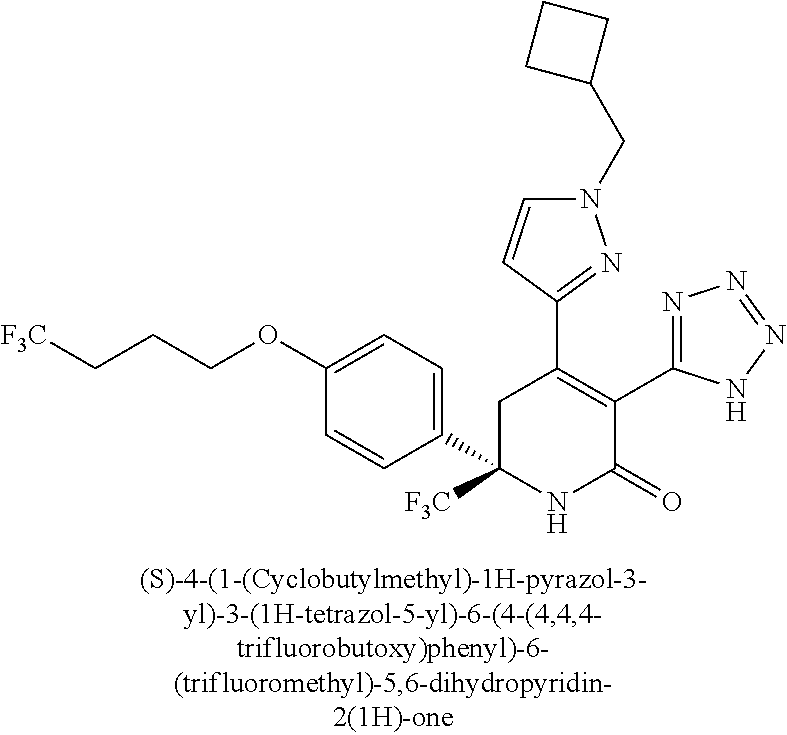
C1(C2=C(C3=NN=NN3)C(=O)NC(C3=CC=C(OCCC[F3C])C=C3)([F3C])C2)=NN(CC2CCC2)C=C1
